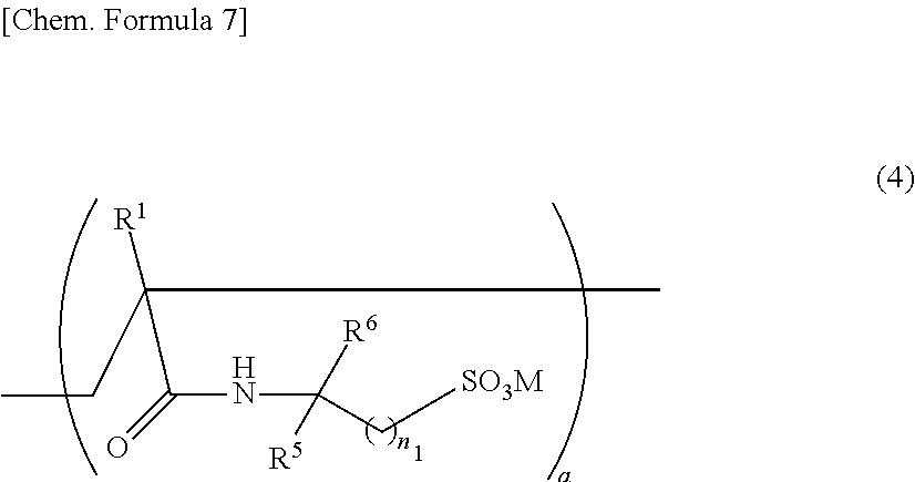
CCC(C)([R1])C(NC([R6])([R5])C[SO3M])=O
